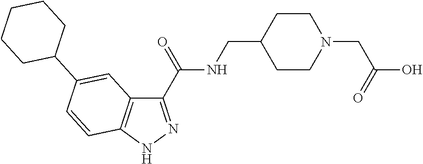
C1(C(=O)NCC2CCN(CC(=O)O)CC2)=NNC2=C1C=C(C1CCCCC1)C=C2
